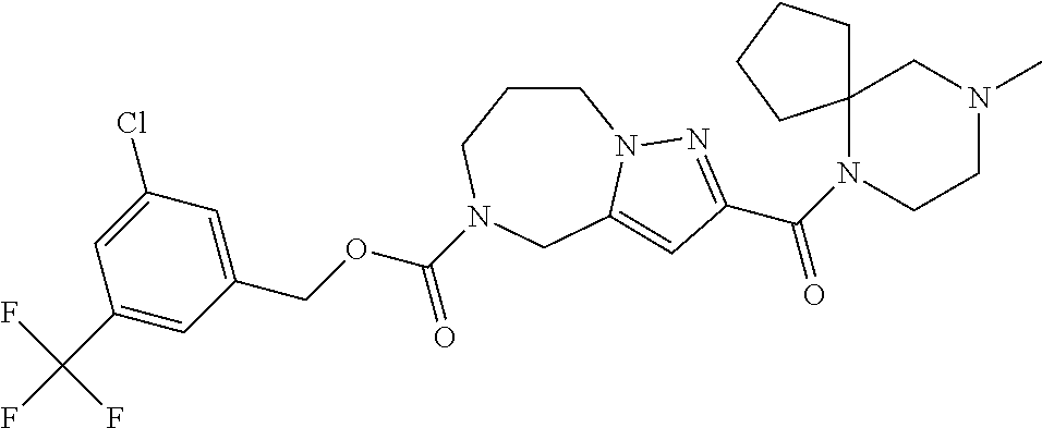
C1CCN(C(OCC2=CC(Cl)=CC(C(F)(F)F)=C2)=O)CC2=CC(C(N3CCN(C)CC34CCCC4)=O)=NN12
